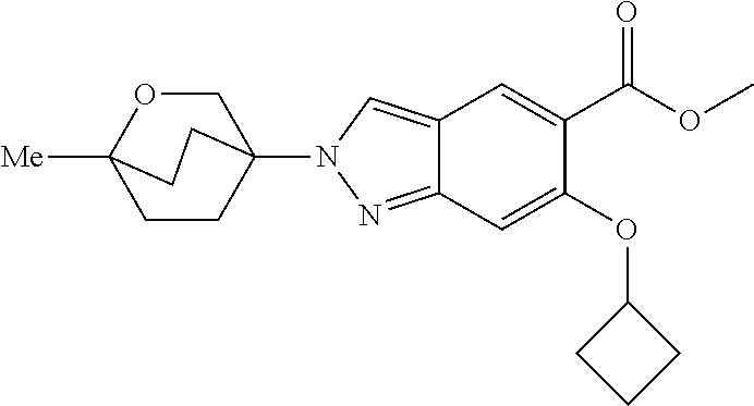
C1CC2(N3N=C4C(=C3)C=C(C(OC)=O)C(OC3CCC3)=C4)COC1([Me])CC2
